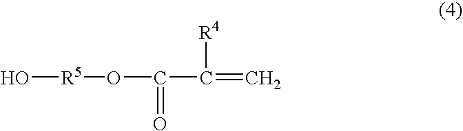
O[R5]OC(C([R4])=C)=O
